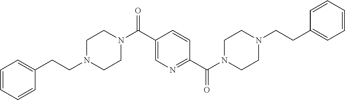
C1CN(C(C2=CN=C(C(N3CCN(CCC4=CC=CC=C4)CC3)=O)C=C2)=O)CCN1CCC1=CC=CC=C1
